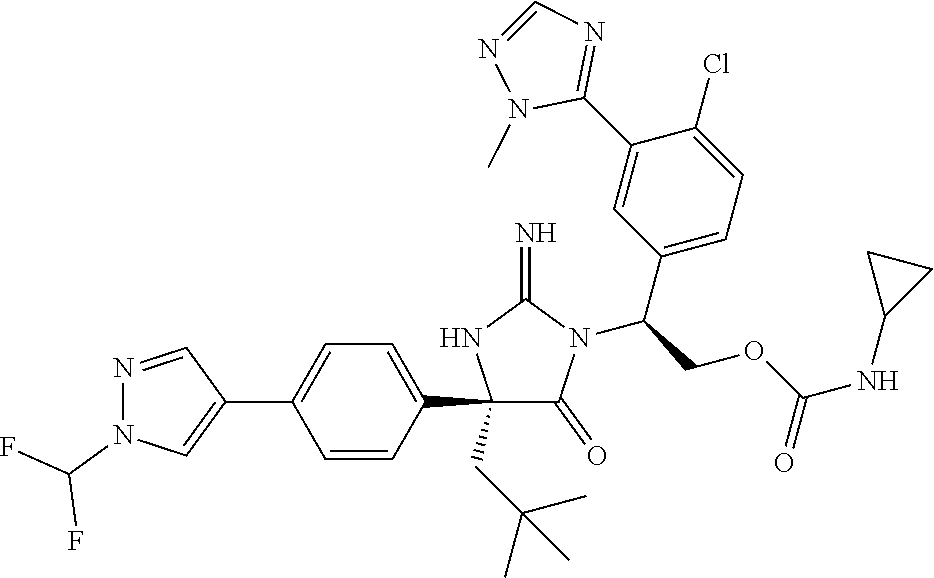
C1(C2=CC=C(C3=CN(C(F)F)N=C3)C=C2)(CC(C)(C)C)C(=O)N(C(COC(NC2CC2)=O)C2=CC=C(Cl)C(C3=NC=NN3C)=C2)C(=N)N1
